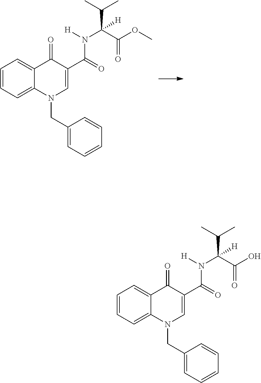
C1=CC=C2C(=C1)C(=O)C(C(=O)N([H])C(C(OC)=O)([H])C(C)C)=CN2CC1=CC=CC=C1.C1=CC=C2C(=C1)C(=O)C(C(=O)N([H])C(C(O)=O)([H])C(C)C)=CN2CC1=CC=CC=C1
